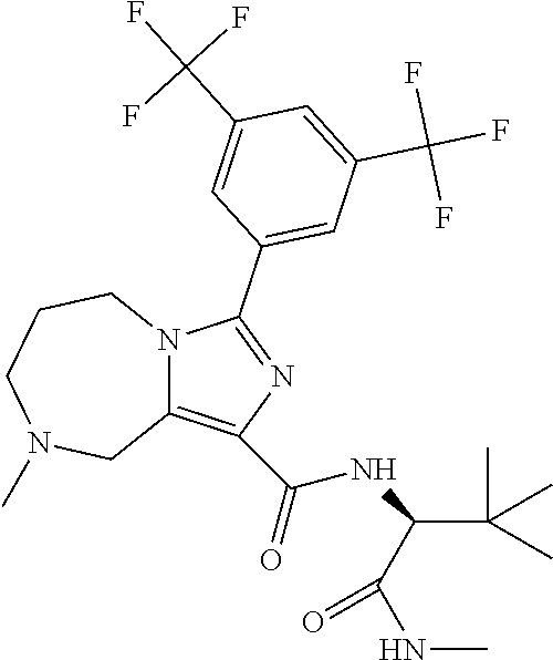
C12=C(C(=O)NC(C(=O)NC)C(C)(C)C)N=C(C3=CC(C(F)(F)F)=CC(C(F)(F)F)=C3)N1CCCN(C)C2
